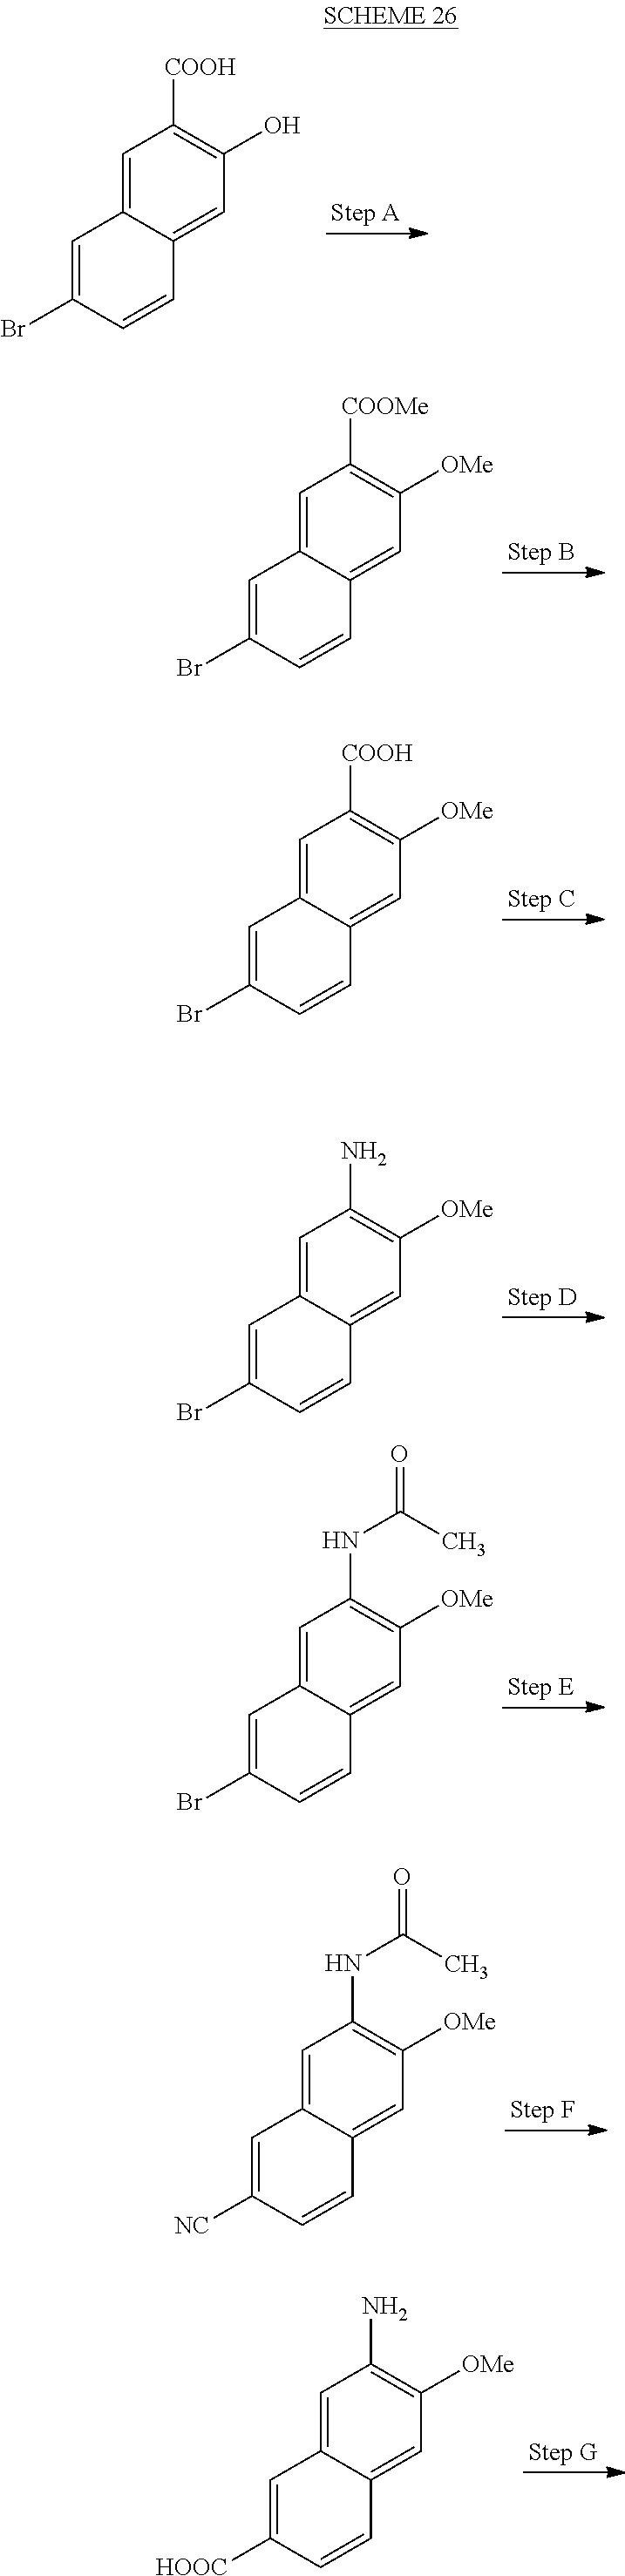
C1=C(Br)C=CC2=CC(O)=C([COOH])C=C12.C1=C(Br)C=CC2=CC([OMe])=C([COOMe])C=C12.C1=C(Br)C=CC2=CC([OMe])=C([COOH])C=C12.C1=C(Br)C=CC2=CC([OMe])=C(N)C=C12.C1=C(Br)C=CC2=CC([OMe])=C(NC(C)=O)C=C12.C1=C([NC])C=CC2=CC([OMe])=C(NC(C)=O)C=C12.C1=C([HOOC])C=CC2=CC([OMe])=C(N)C=C12
